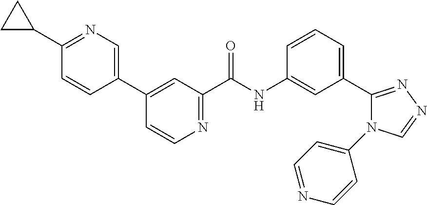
C1(C2=CN=C(C3CC3)C=C2)=CC(C(NC2=CC(C3=NN=CN3C3=CC=NC=C3)=CC=C2)=O)=NC=C1
